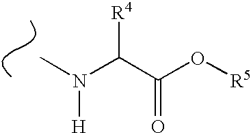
CN(C(C(O[R5])=O)[R4])[H]
